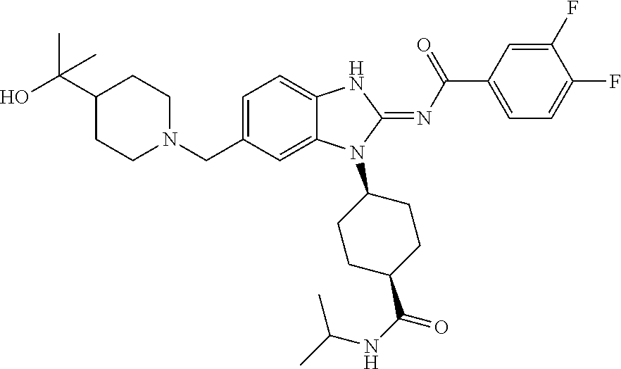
C1=C(CN2CCC(C(O)(C)C)CC2)C=C2C(=C1)NC(=NC(C1=CC=C(F)C(F)=C1)=O)N2C1CCC(C(NC(C)C)=O)CC1
